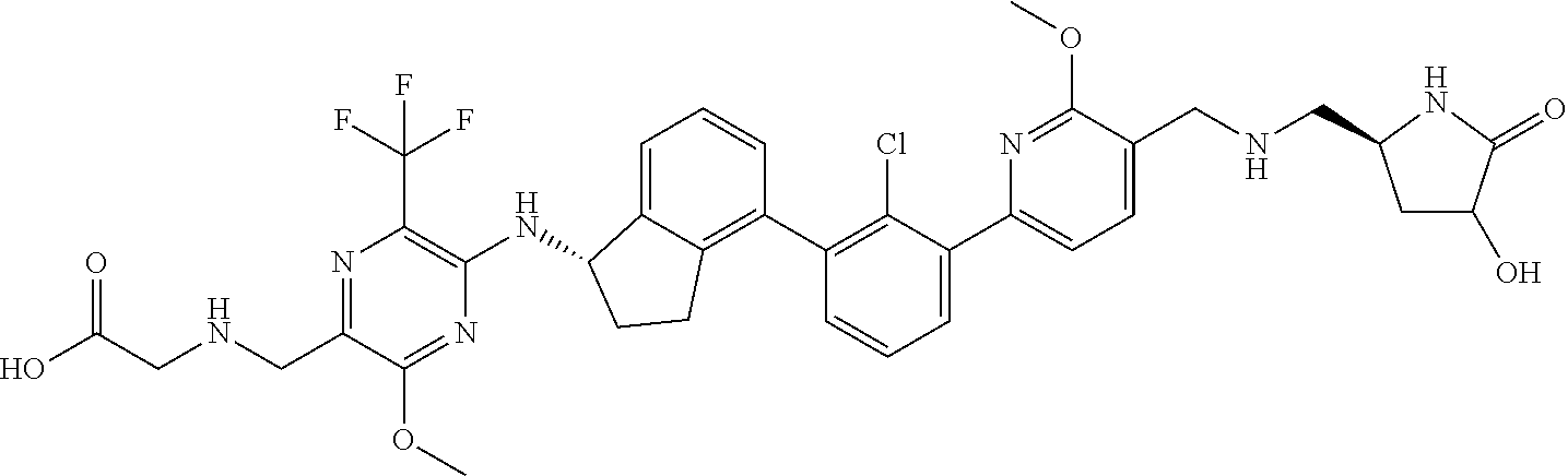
N1=C(CNCC(O)=O)C(OC)=NC(NC2C3=CC=CC(C4=C(Cl)C(C5=CC=C(CNCC6CC(O)C(=O)N6)C(OC)=N5)=CC=C4)=C3CC2)=C1C(F)(F)F
